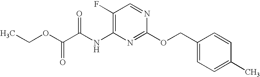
C1(F)=C(NC(C(OCC)=O)=O)N=C(OCC2=CC=C(C)C=C2)N=C1
